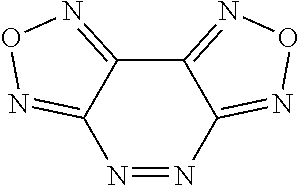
N1=NC2=NON=C2C2=NON=C12
